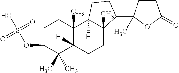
C1C(OS(O)(=O)=O)C(C)(C)C2([H])C(C)(C1)C1([H])C(C)(CC2)C(C2(C)CCC(=O)O2)CC1
